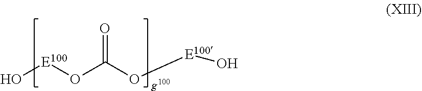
O[E100]OC(O[E100]O)=O
